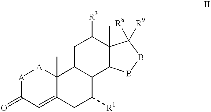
[A]1C(=O)C=C2C(C)([A]1)C1C(C([R1])C2)C2C(C)(C([R3])C1)C([R8])([R9])BB2
